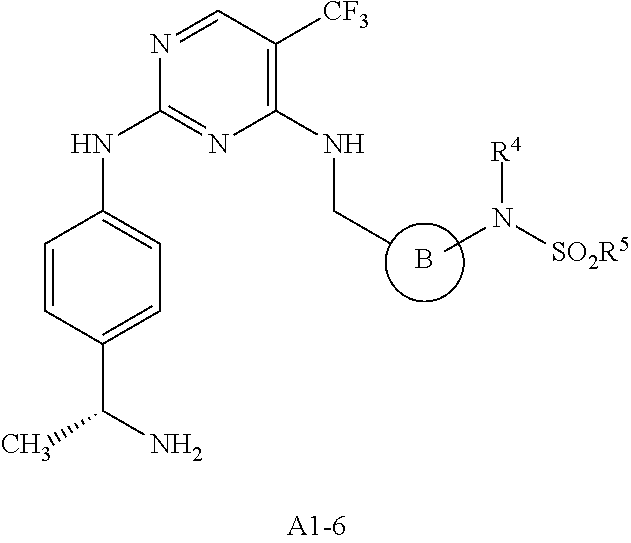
N1=CC([CF3])=C(NCC)N=C1NC1=CC=C(C(N)C)C=C1.N([SO2R5])([R4])C.B
